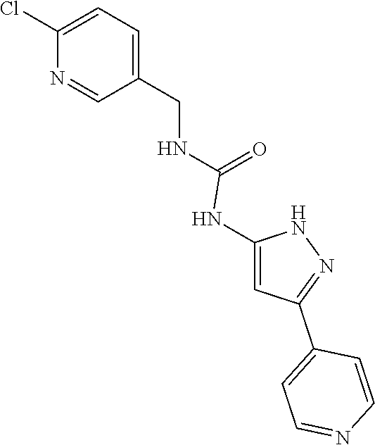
C1=C(CNC(=O)NC2=CC(C3=CC=NC=C3)=NN2)C=NC(Cl)=C1
